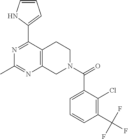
N1=C(C2=CC=CN2)C2=C(N=C1C)CN(C(=O)C1=CC=CC(C(F)(F)F)=C1Cl)CC2
